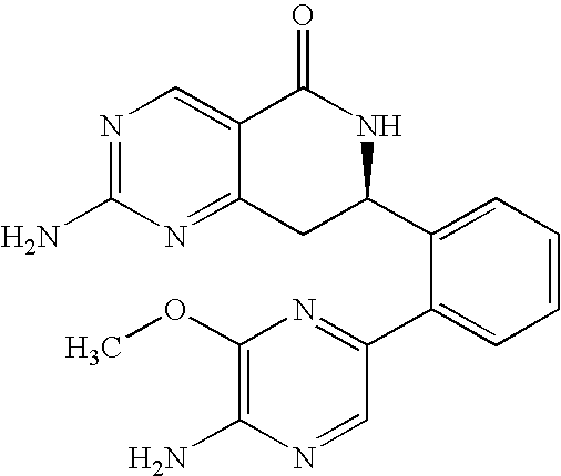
N1=C(N)N=C2C(=C1)C(=O)NC(C1=CC=CC=C1C1=NC(OC)=C(N)N=C1)C2
